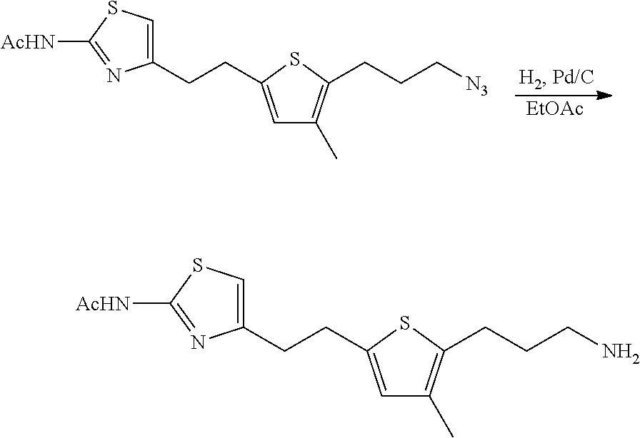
C1(CCC2=CC(C)=C(CCC[N3])S2)=CSC([AcHN])=N1.[EtOAc].C1(CCC2=CC(C)=C(CCCN)S2)=CSC([AcHN])=N1
